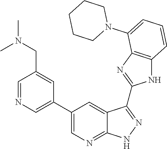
C1CCCCN1C1=CC=CC2=C1N=C(C1=NNC3=NC=C(C4=CN=CC(CN(C)C)=C4)C=C31)N2
